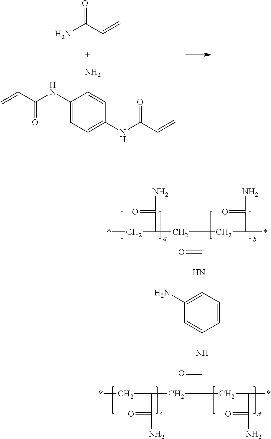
NC(C=C)=O.C1(NC(C=C)=O)=CC=C(NC(C=C)=O)C=C1N.*CC(C(=O)N)CC(CC(C(=O)N)*)C(=O)NC1=C(N)C=C(NC(=O)C(CC(C(=O)N)C*)CC(C(=O)N)*)C=C1
